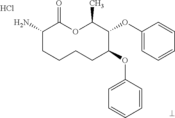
Cl.NC1CCCCC(OC2=CC=CC=C2)C(OC2=CC=CC=C2)C(C)OC1=O
